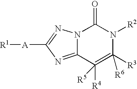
N12C(=NC([A][R1])=N1)C([R4])([R5])=C([R3])([R6])N([R2])C2=O
